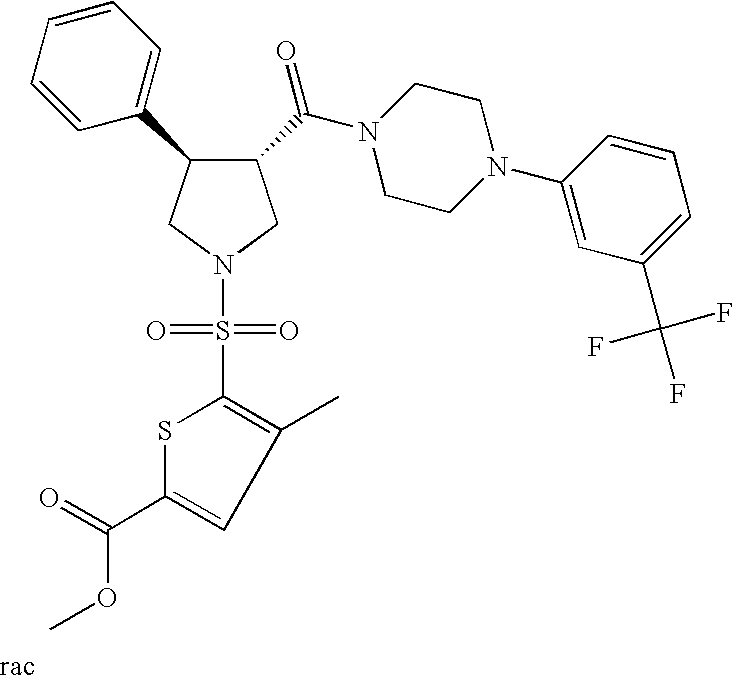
C1(C(N2CCN(C3=CC(C(F)(F)F)=CC=C3)CC2)=O)C(C2=CC=CC=C2)CN(S(=O)(=O)C2=C(C)C=C(C(=O)OC)S2)C1
